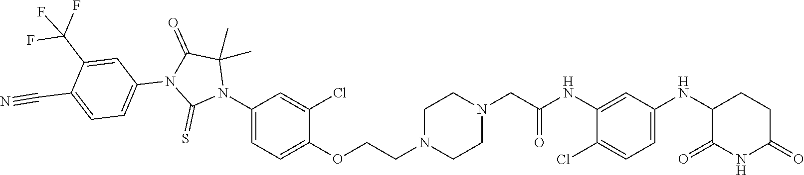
C1(Cl)=CC=C(NC2C(=O)NC(=O)CC2)C=C1NC(CN1CCN(CCOC2=CC=C(N3C(C)(C)C(=O)N(C4=CC=C(C#N)C(C(F)(F)F)=C4)C3=S)C=C2Cl)CC1)=O
